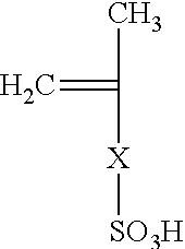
C=C(C)[X][SO3H]
